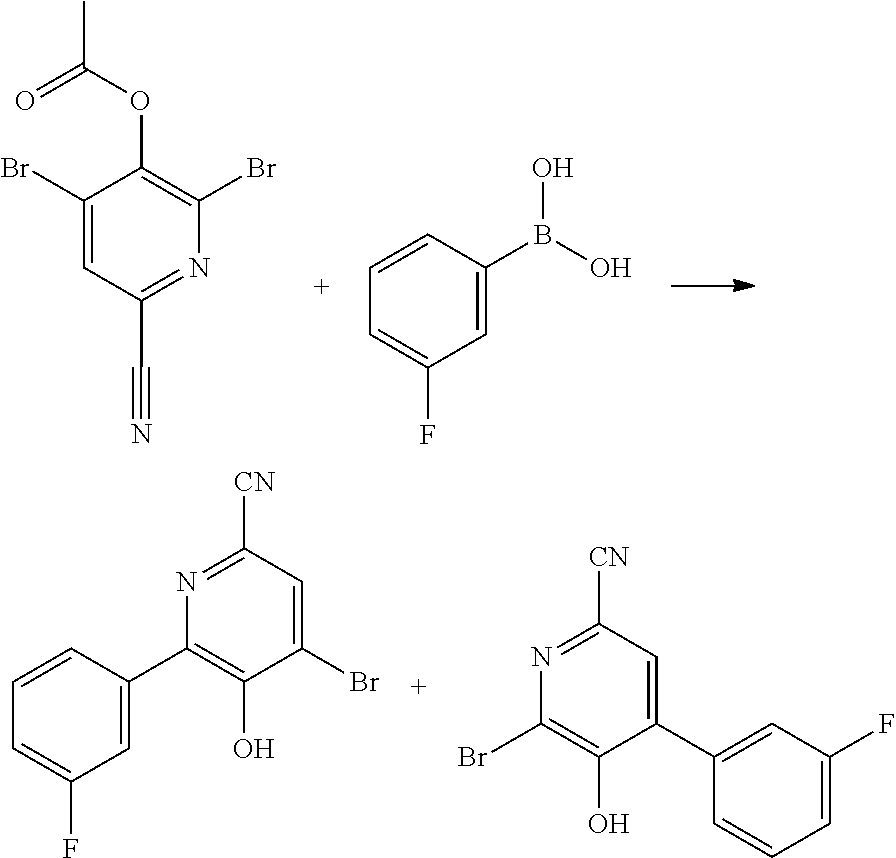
C1(Br)=CC(C#N)=NC(Br)=C1OC(C)=O.C1=CC(B(O)O)=CC(F)=C1.C1=CC(C2=C(O)C(Br)=CC([CN])=N2)=CC(F)=C1.BrC1=C(O)C(C2=CC(F)=CC=C2)=CC([CN])=N1
